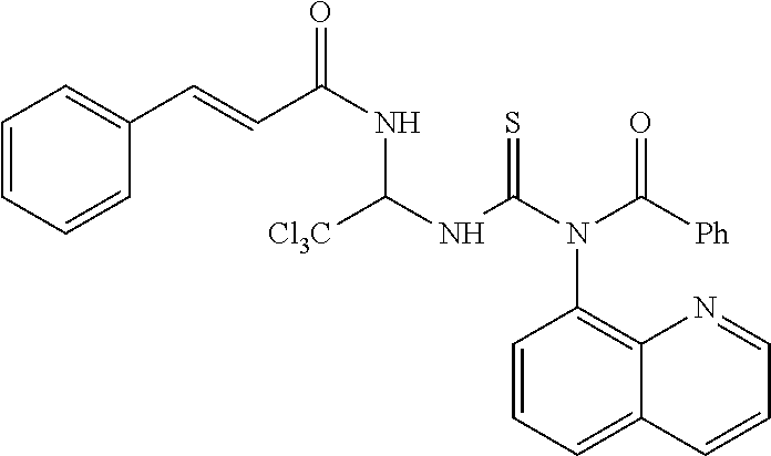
C1=CC=CC(C=CC(NC(NC(=S)N(C2=C3C(=CC=C2)C=CC=N3)C([Ph])=O)[Cl3C])=O)=C1
